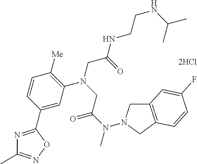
[2HCl].C1=C(C2=NC(C)=NO2)C=CC([Me])=C1N(CC(NCCNC(C)C)=O)CC(N(C)N1CC2=C(C1)C=CC(F)=C2)=O
